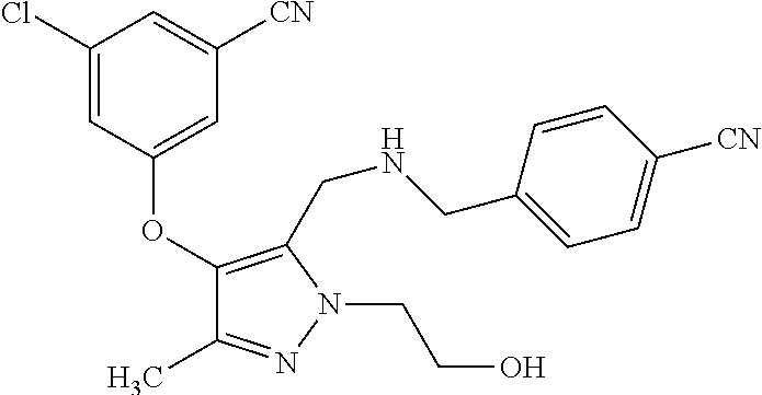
C1(OC2=CC([CN])=CC(Cl)=C2)=C(CNCC2=CC=C([CN])C=C2)N(CCO)N=C1C
